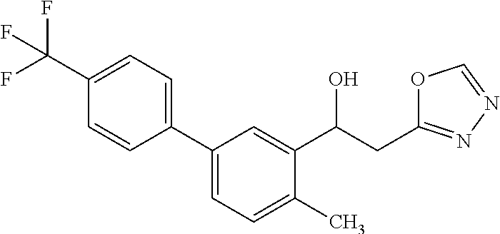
C1(C2=CC=C(C)C(C(CC3=NN=CO3)O)=C2)=CC=C(C(F)(F)F)C=C1
